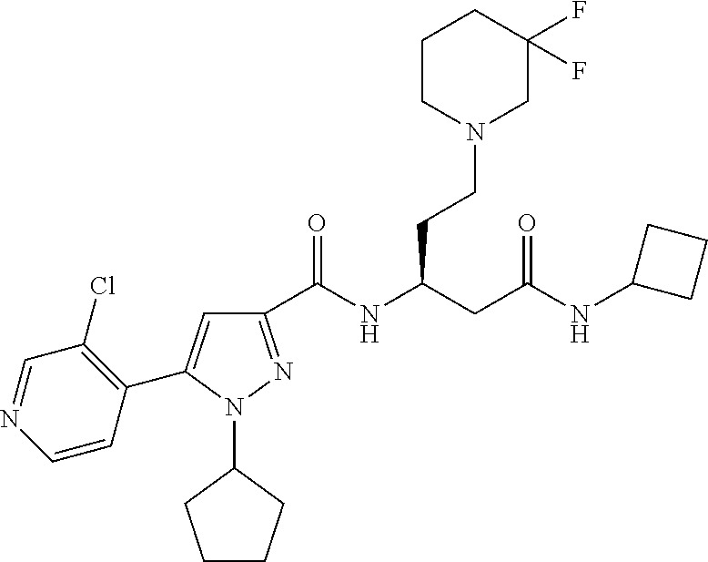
C1(C(NC(CC(=O)NC2CCC2)CCN2CC(F)(F)CCC2)=O)=NN(C2CCCC2)C(C2=C(Cl)C=NC=C2)=C1
